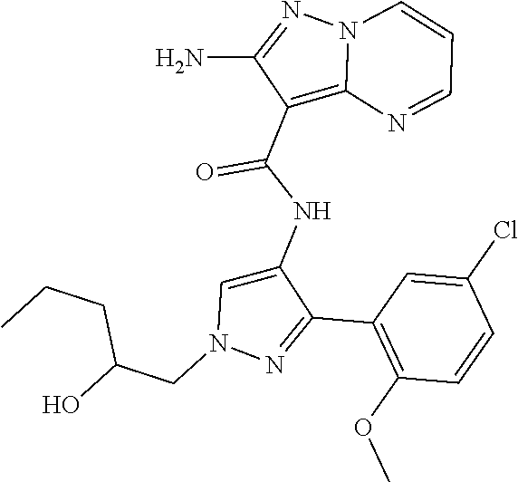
C1(C2=NN(CC(O)CCC)C=C2NC(C2=C3N(N=C2N)C=CC=N3)=O)=C(OC)C=CC(Cl)=C1
